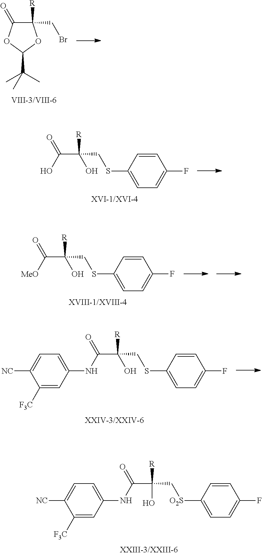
C1([R])(CBr)C(=O)OC(C(C)(C)C)O1.C1=CC(SCC([R])(O)C(O)=O)=CC=C1F.C1=CC(SCC([R])(O)C([MeO])=O)=CC=C1F.C1=CC(SCC([R])(O)C(NC2=CC=C([NC])C([F3C])=C2)=O)=CC=C1F.C1=CC([O2S]CC([R])(O)C(NC2=CC=C([NC])C([F3C])=C2)=O)=CC=C1F
